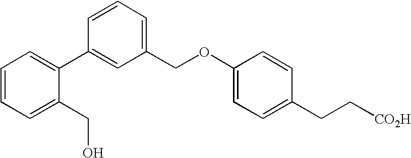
C1(C2=CC(COC3=CC=C(CC[CO2H])C=C3)=CC=C2)=CC=CC=C1CO
